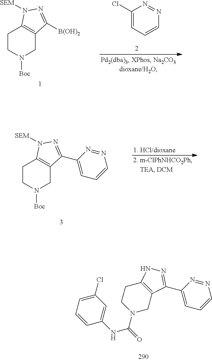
C1(Cl)=CC=CN=N1.C1CN([Boc])CC2=C1N([SEM])N=C2[B(OH)2].C1CN([Boc])CC2=C1N([SEM])N=C2C1=CC=CN=N1.C1=CC=C(Cl)C=C1NC(=O)N1CC2=C(CC1)NN=C2C1=CC=CN=N1
